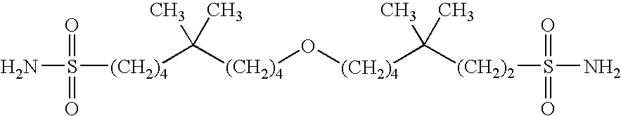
[(CH2)4](C(C)(C)[(CH2)4]S(N)(=O)=O)O[(CH2)4]C(C)(C)[(CH2)2]S(N)(=O)=O
